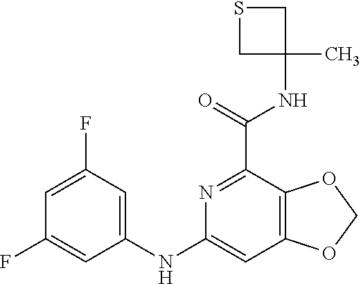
C1=C(F)C=C(NC2=CC3=C(C(C(=O)NC4(C)CSC4)=N2)OCO3)C=C1F
